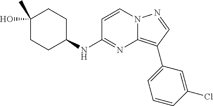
C1=CN2C(=C(C3=CC=CC(Cl)=C3)C=N2)N=C1NC1CCC(C)(O)CC1
